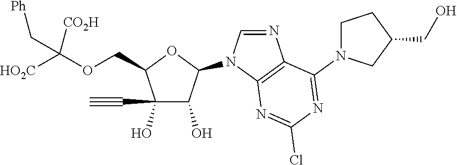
C1(O)(C#C)C(O)C(N2C=NC3=C2N=C(Cl)N=C3N2CCC(CO)C2)OC1COC([HO2C])([CO2H])C[Ph]
